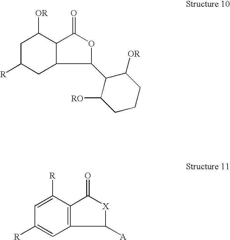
C1([OR])CC([R])CC2C1C(=O)OC2C1C([OR])CCCC1[RO].C1([R])=CC([R])=CC2=C1C(=O)[X]C2[A]
